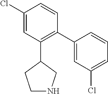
C1(Cl)=CC(C2CCNC2)=C(C2=CC(Cl)=CC=C2)C=C1
